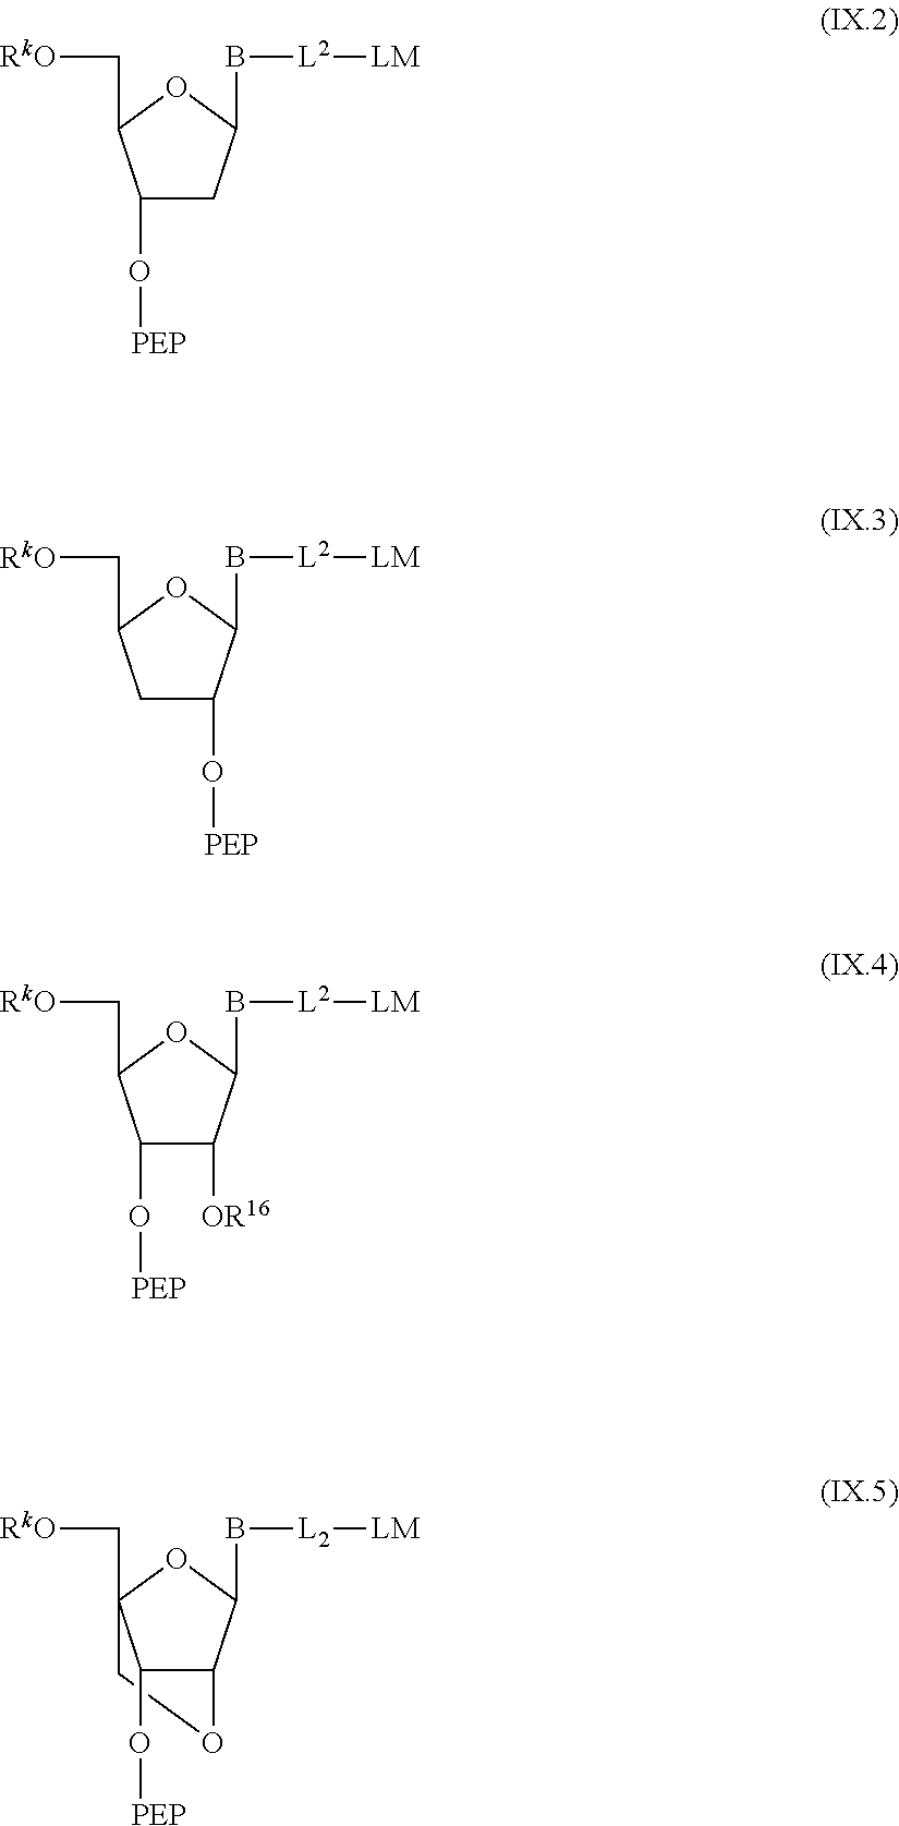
C1(O[PEP])CC(B[L2][LM])OC1C[RkO].C1C(O[PEP])C(B[L2][LM])OC1C[RkO].C1(O[PEP])C([OR16])C(B[L2][LM])OC1C[RkO].C1C2(C[RkO])C(O[PEP])C(C(B[L2][LM])O2)O1
